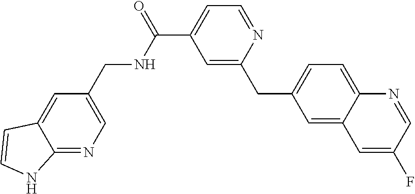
C1=C2C(=NC=C1CNC(C1=CC=NC(CC3=CC=C4C(=C3)C=C(F)C=N4)=C1)=O)NC=C2
